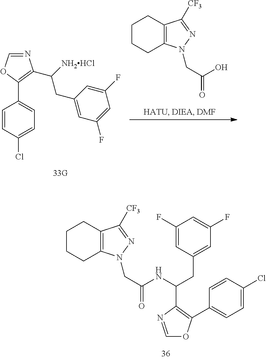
C1CCC2=C(C1)C([CF3])=NN2CC(O)=O.C1=NC(C([NH2HCl])CC2=CC(F)=CC(F)=C2)=C(C2=CC=C(Cl)C=C2)O1.C1=NC(C(CC2=CC(F)=CC(F)=C2)NC(CN2C3=C(CCCC3)C([CF3])=N2)=O)=C(C2=CC=C(Cl)C=C2)O1
